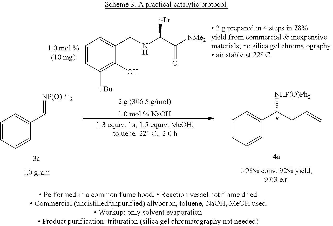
[2 g (306.5 g/mol)].[1.0 mol % NaOH].C1=CC([t-Bu])=C(O)C(CNC(C([NMe2])=O)[i-Pr])=C1.C1=CC=CC(C(CC=C)[NHP(O)Ph2])=C1.[R].C1=CC=CC(C=[NP(O)Ph2])=C1
